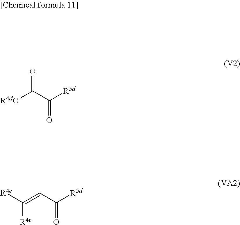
[R4dO]C(C([R5d])=O)=O.[R4e]C(=CC([R5d])=O)[R4e]
